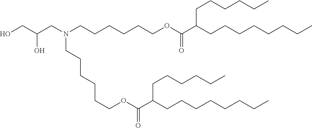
C(C(CN(CCCCCCOC(C(CCCCCCCC)CCCCCC)=O)CCCCCCOC(C(CCCCCCCC)CCCCCC)=O)O)O
